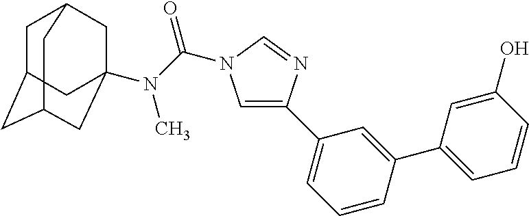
C1C2CC3CC(N(C(=O)N4C=C(C5=CC=CC(C6=CC=CC(O)=C6)=C5)N=C4)C)(CC1C3)C2
